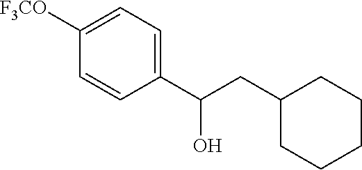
C1(C(CC2CCCCC2)O)=CC=C([F3CO])C=C1
